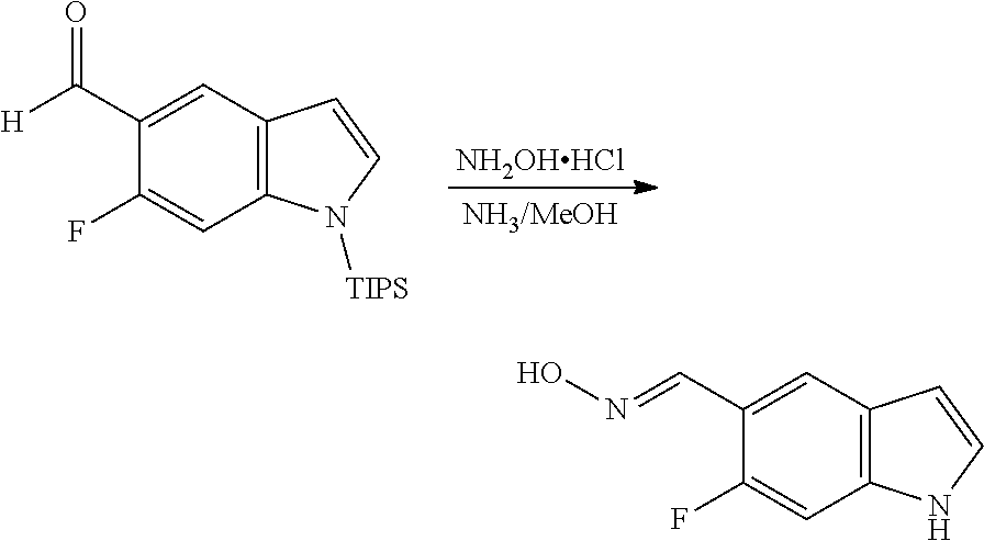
C12=C(C=C(C([H])=O)C(F)=C1)C=CN2[TIPS].[NH2OHHCl].C12=C(C=C(C=NO)C(F)=C1)C=CN2
